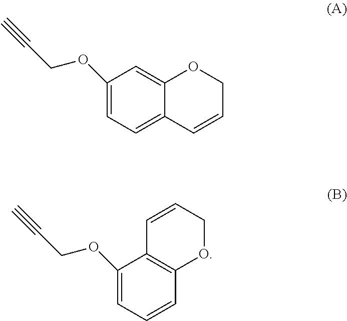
C1(OCC#C)=CC=C2C(=C1)OCC=C2.C1=C(OCC#C)C2=C(C=C1)OCC=C2
